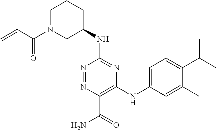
C1(NC2CCCN(C(C=C)=O)C2)=NC(NC2=CC=C(C(C)C)C(C)=C2)=C(C(=O)N)N=N1
